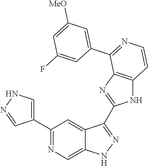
C1(C2=CNN=C2)=NC=C2C(=C1)C(C1=NC3=C(N1)C=CN=C3C1=CC([MeO])=CC(F)=C1)=NN2
